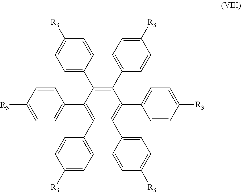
C1(C2=CC=C([R3])C=C2)=C(C2=CC=C([R3])C=C2)C(C2=CC=C([R3])C=C2)=C(C2=CC=C([R3])C=C2)C(C2=CC=C([R3])C=C2)=C1C1=CC=C([R3])C=C1
